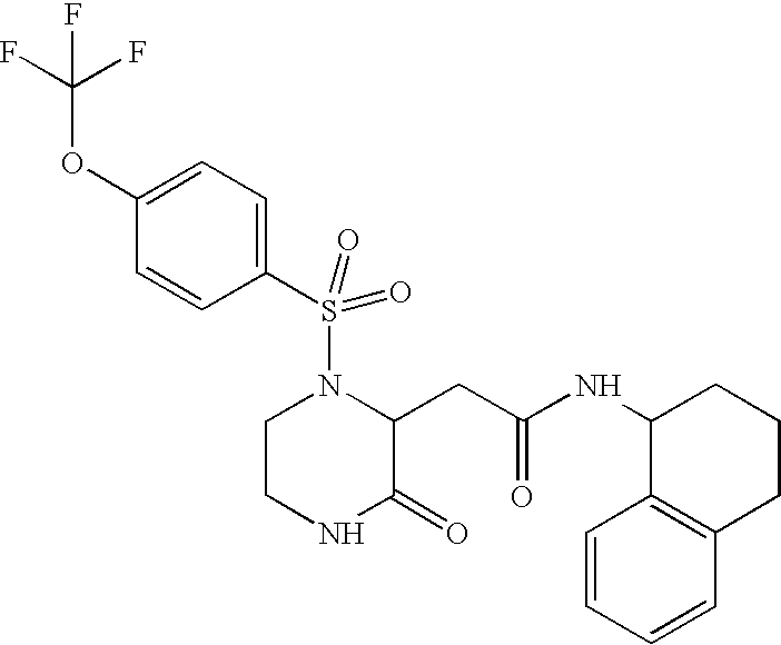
C1(S(N2CCNC(=O)C2CC(NC2C3=C(CCC2)C=CC=C3)=O)(=O)=O)=CC=C(OC(F)(F)F)C=C1
